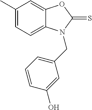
C1=C2C(=CC(C)=C1)OC(=S)N2CC1=CC=CC(O)=C1
